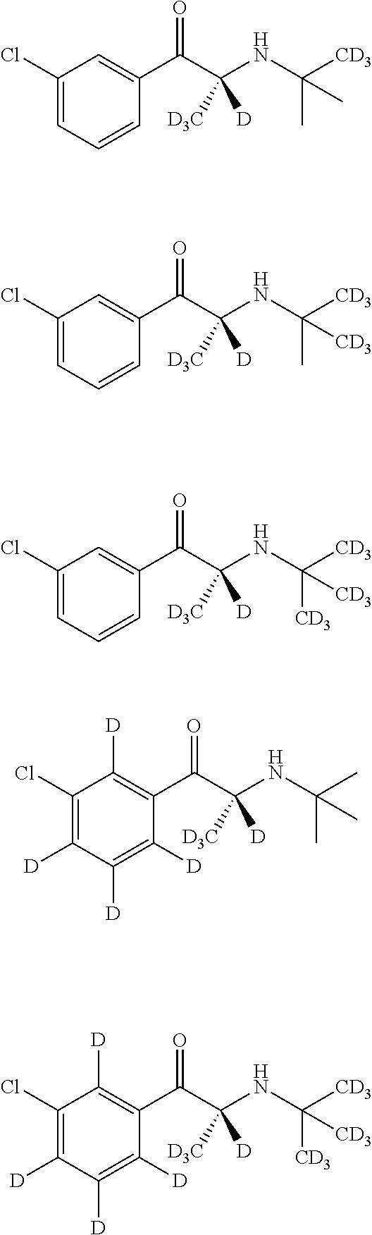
C1(Cl)=CC=CC(C(C(NC([CD3])(C)C)([D3C])[D])=O)=C1.C1(Cl)=CC=CC(C(C(NC([CD3])(C)[CD3])([D3C])[D])=O)=C1.C1(Cl)=CC=CC(C(C(NC([CD3])([CD3])[CD3])([D3C])[D])=O)=C1.C1(Cl)=C([D])C([D])=C([D])C(C(C(NC(C)(C)C)([D3C])[D])=O)=C1[D].C1(Cl)=C([D])C([D])=C([D])C(C(C(NC([CD3])([CD3])[CD3])([D3C])[D])=O)=C1[D]
